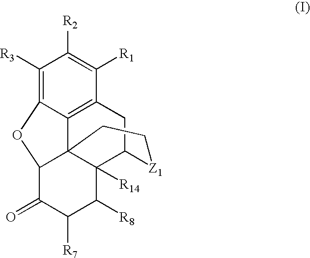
C1([R3])=C2C3=C(C([R1])=C1[R2])CC1C4([R14])C3(C(C(=O)C([R7])C4[R8])O2)CC[Z1]1
